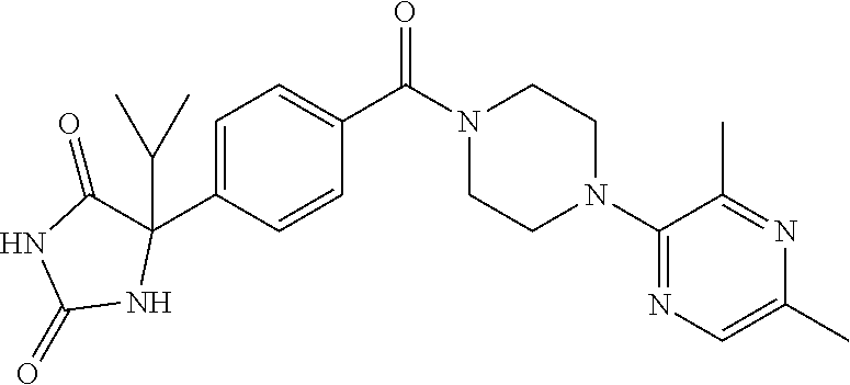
C1=C(C2(C(C)C)C(=O)NC(=O)N2)C=CC(C(N2CCN(C3=NC=C(C)N=C3C)CC2)=O)=C1
